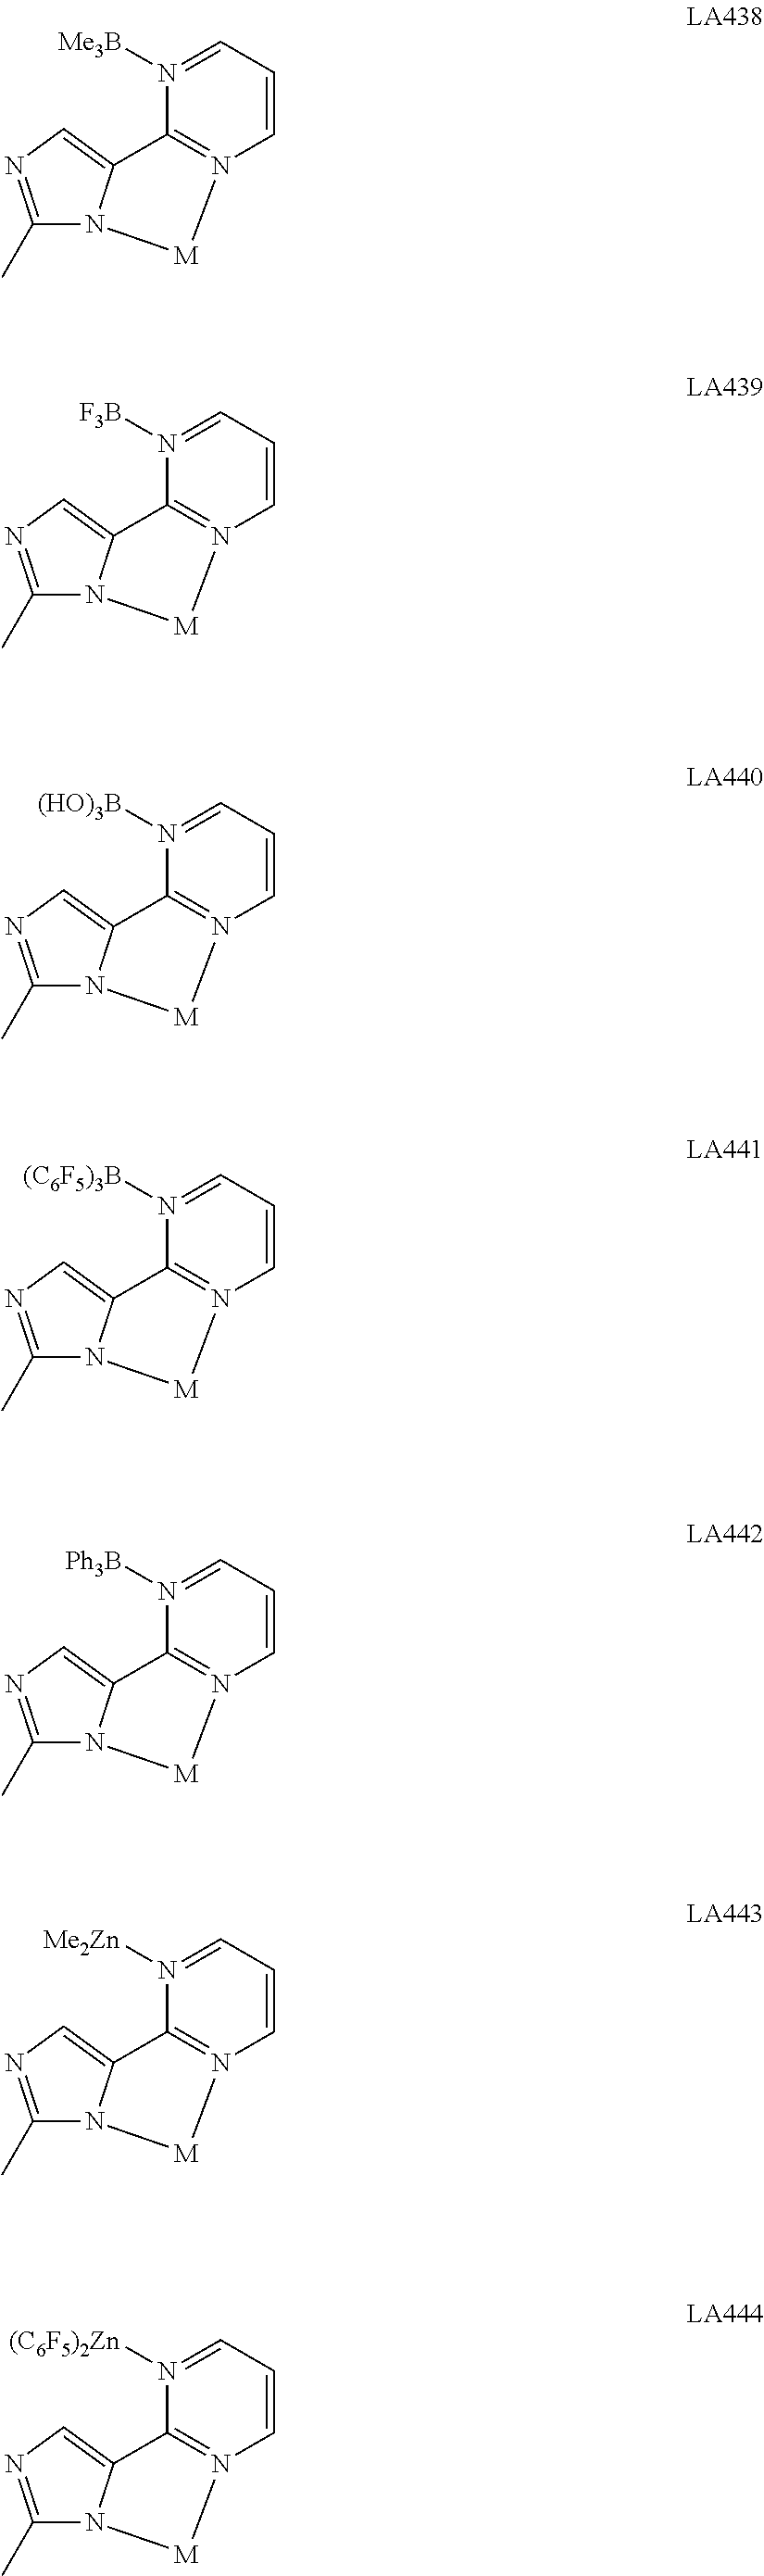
C1(C)=NC=C2N1[M]N1=C2N([Me3B])=CC=C1.C1(C)=NC=C2N1[M]N1=C2N([F3B])=CC=C1.C1(C)=NC=C2N1[M]N1=C2N([(HO)3B])=CC=C1.C1(C)=NC=C2N1[M]N1=C2N([(C6F5)3B])=CC=C1.C1(C)=NC=C2N1[M]N1=C2N([Ph3B])=CC=C1.C1(C)=NC=C2N1[M]N1=C2N([Me2Zn])=CC=C1.C1(C)=NC=C2N1[M]N1=C2N([(C6F5)2Zn])=CC=C1
